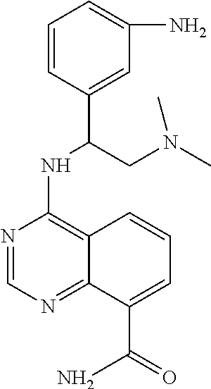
N1=CN=C2C(=C1NC(C1=CC(N)=CC=C1)CN(C)C)C=CC=C2C(=O)N
